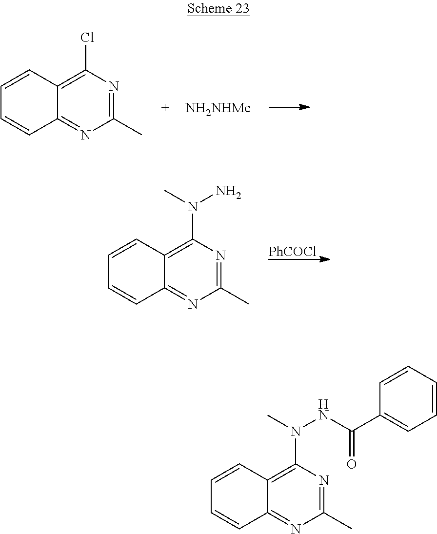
C1=CC2=C(Cl)N=C(C)N=C2C=C1.[NH2NHMe].C1=CC2=C(N(N)C)N=C(C)N=C2C=C1.[PhCOCl].C1=CC2=C(N(NC(=O)C3=CC=CC=C3)C)N=C(C)N=C2C=C1
